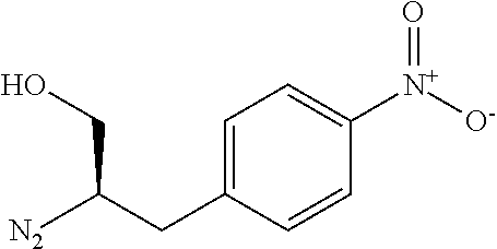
C1=C(CC([N2])CO)C=CC([N+]([O-])=O)=C1
